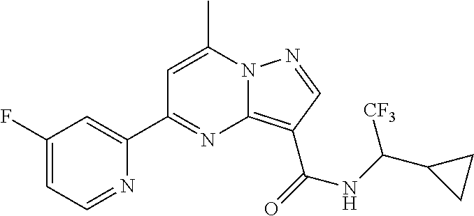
C1=C(C)N2C(=C(C(=O)NC(C3CC3)[CF3])C=N2)N=C1C1=CC(F)=CC=N1
